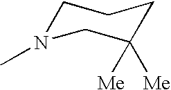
C1N(C)CC([Me])([Me])CC1
